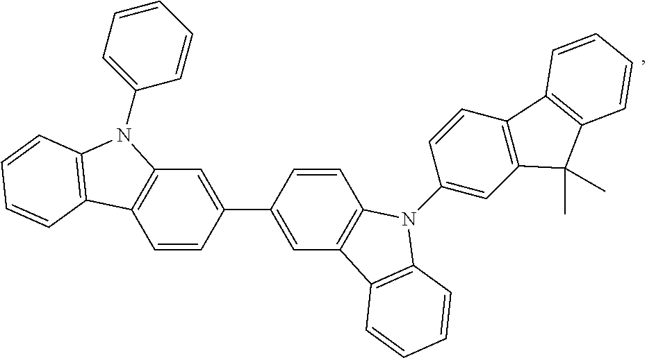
C12=C(C=CC(C3=CC4=C(C=C3)N(C3=CC5=C(C=C3)C3=C(C5(C)C)C=CC=C3)C3=C4C=CC=C3)=C1)C1=C(N2C2=CC=CC=C2)C=CC=C1
